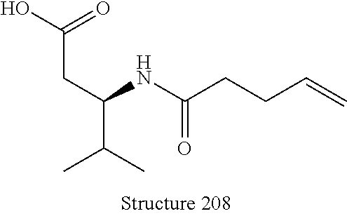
OC(=O)CC(C(C)C)NC(CCC=C)=O
